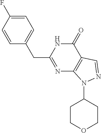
N1=C(CC2=CC=C(F)C=C2)NC(=O)C2=C1N(C1CCOCC1)N=C2
